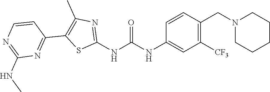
C1([CF3])=C(CN2CCCCC2)C=CC(NC(NC2=NC(C)=C(C3=NC(NC)=NC=C3)S2)=O)=C1
